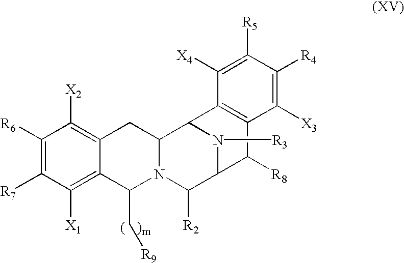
C1([R6])=C([R7])C([X1])=C2C(=C1[X2])CC1N(C2C[R9])C([R2])C2N([R3])C1C1=C(C2[R8])C([X3])=C([R4])C([R5])=C1[X4]
